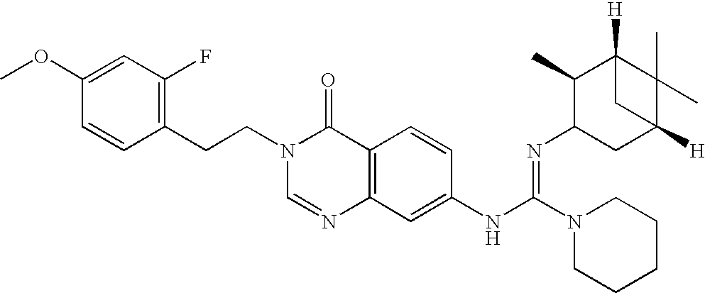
C1(CCN2C=NC3=C(C2=O)C=CC(NC(N2CCCCC2)=NC2CC4([H])C(C)(C)C([H])(C2C)C4)=C3)=C(F)C=C(OC)C=C1
